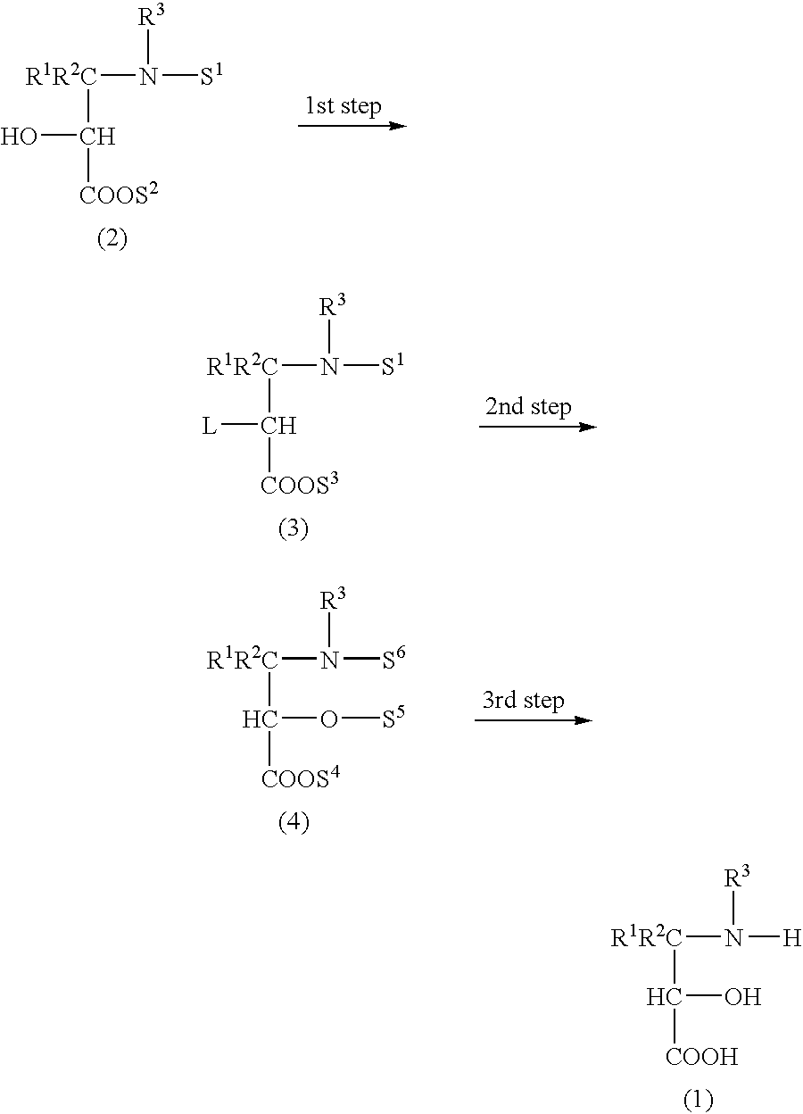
[R1R2C](N([S1])[R3])C(O)[COOS2].[R1R2C](N([S1])[R3])C([L])[COOS3].[R1R2C](N([S6])[R3])C([COOS4])O[S5].[R1R2C](N([H])[R3])C([COOH])O
